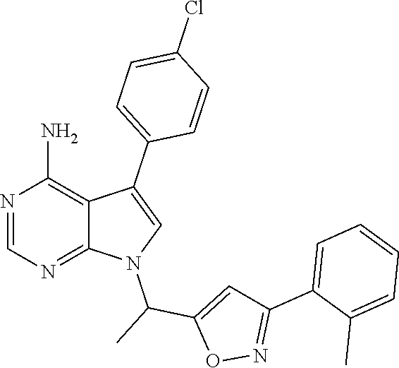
N1=CN=C2C(=C1N)C(C1=CC=C(Cl)C=C1)=CN2C(C1=CC(C2=CC=CC=C2C)=NO1)C
